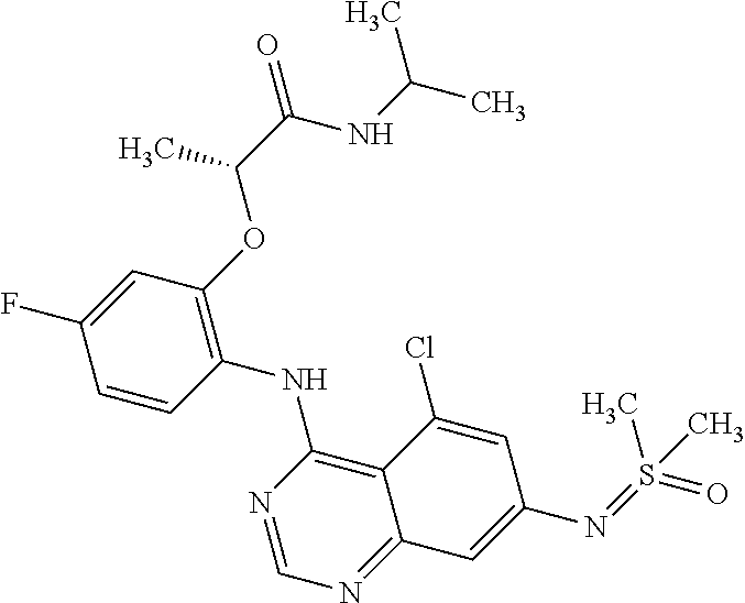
C1=CC(NC2=C3C(=NC=N2)C=C(N=S(=O)(C)C)C=C3Cl)=C(OC(C(NC(C)C)=O)C)C=C1F
